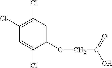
C1(Cl)=C(Cl)C=C(OCC(O)=O)C(Cl)=C1
